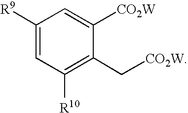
C1([R9])=CC([R10])=C(C[CO2W])C([CO2W])=C1
